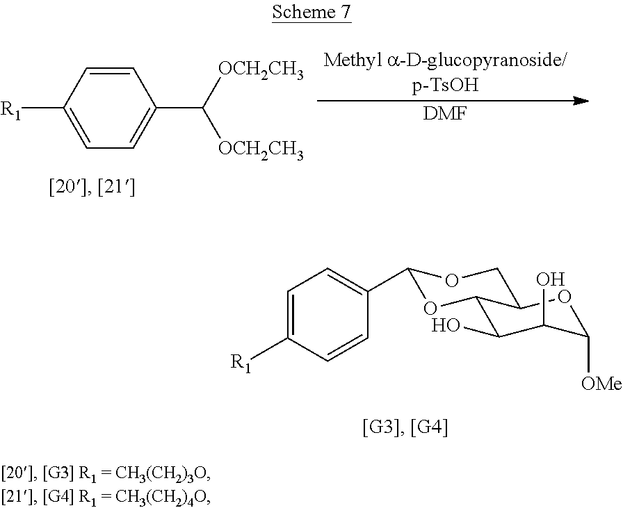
C1=C([R1])C=CC(C2OC3C(O)C(O)C([OMe])OC3CO2)=C1.C1=CC([R1])=CC=C1C([OCH2CH3])[OCH2CH3].[DMF]
